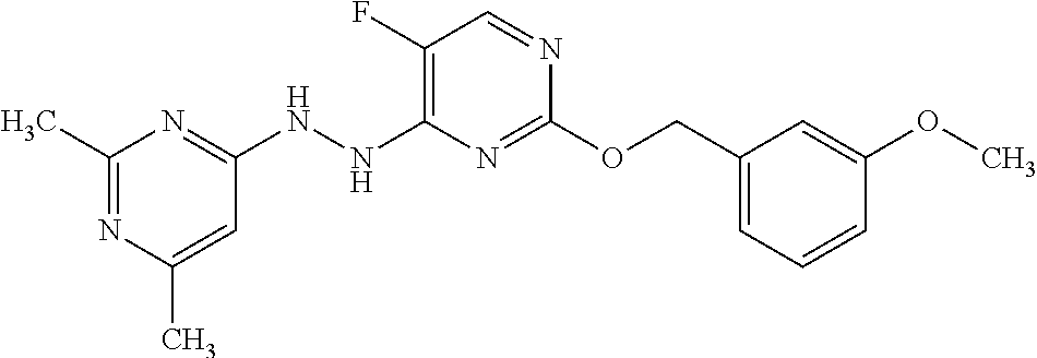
C1(NNC2=C(F)C=NC(OCC3=CC=CC(OC)=C3)=N2)=NC(C)=NC(C)=C1
